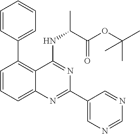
C1=CC=C2C(=C1C1=CC=CC=C1)C(NC(C)C(OC(C)(C)C)=O)=NC(C1=CN=CN=C1)=N2
